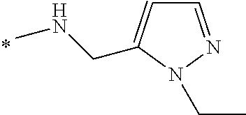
C(NC)C1=CC=NN1CC
